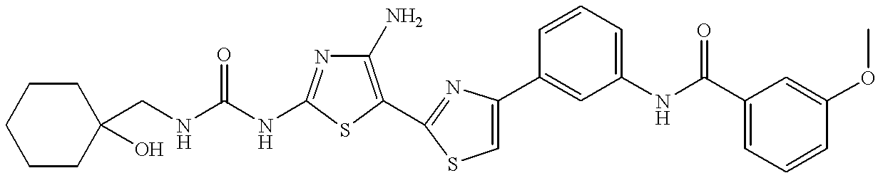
C(NC1=NC(N)=C(C2=NC(C3=CC(NC(C4=CC=CC(OC)=C4)=O)=CC=C3)=CS2)S1)(NCC1(O)CCCCC1)=O
